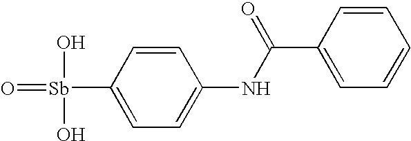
C1=CC(C(NC2=CC=C([Sb](O)(O)=O)C=C2)=O)=CC=C1
